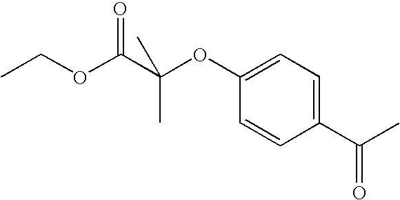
CCOC(C(OC1=CC=C(C(=O)C)C=C1)(C)C)=O
